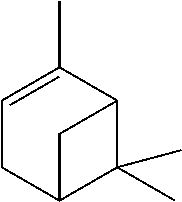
C1C=C(C)C2C(C)(C)C1C2
